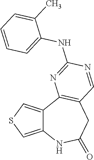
C12=CSC=C1C1=C(CC(=O)N2)C=NC(NC2=CC=CC=C2C)=N1
